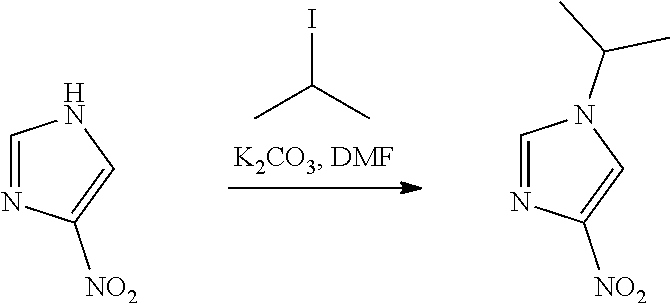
IC(C)C.C1=NC([NO2])=CN1.C1=NC([NO2])=CN1C(C)C
